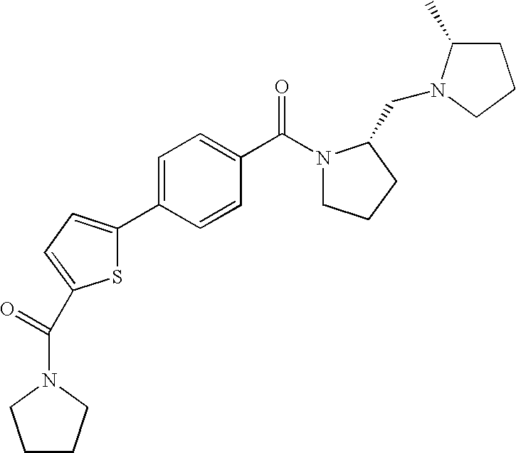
C1=C(C2=CC=C(C(=O)N3CCCC3)S2)C=CC(C(=O)N2CCCC2CN2C(C)CCC2)=C1
